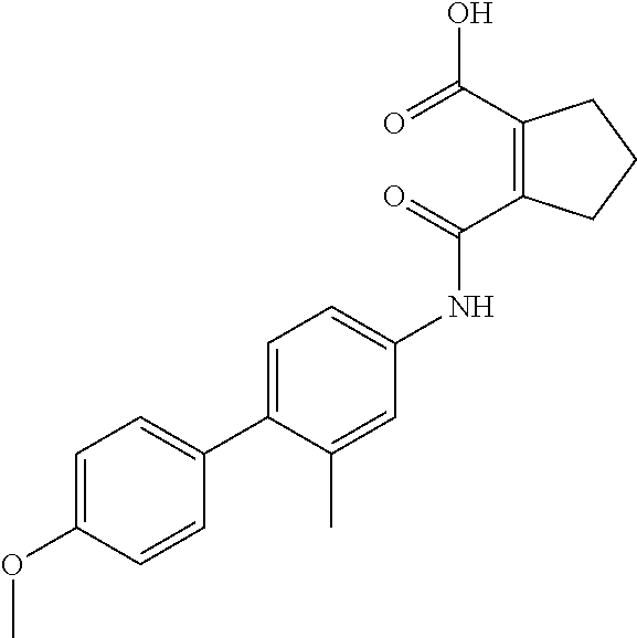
C1=C(OC)C=CC(C2=CC=C(NC(=O)C3=C(C(=O)O)CCC3)C=C2C)=C1
